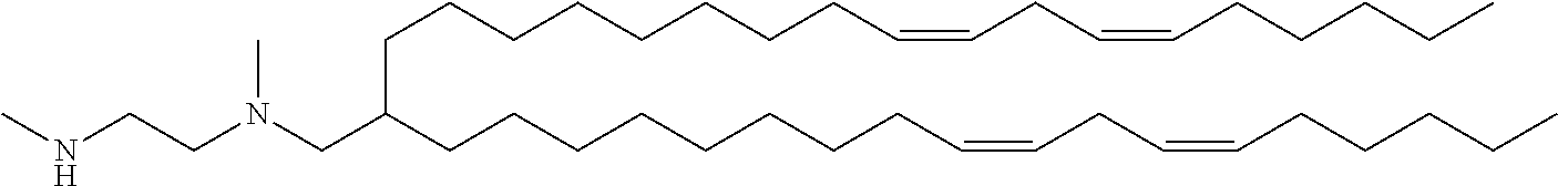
N(CCN(C)CC(CCCCCCCCC=CCC=CCCCCC)CCCCCCCCC=CCC=CCCCCC)C
